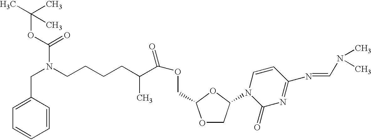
C1(CN(C(OC(C)(C)C)=O)CCCCC(C)C(=O)OCC2OCC(N3C(=O)N=C(N=CN(C)C)C=C3)O2)=CC=CC=C1
